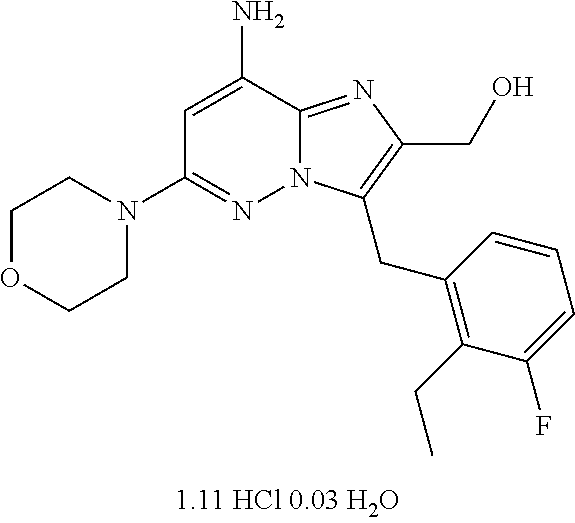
NC1=CC(N2CCOCC2)=NN2C1=NC(CO)=C2CC1=C(CC)C(F)=CC=C1
